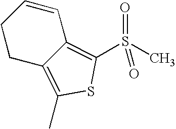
C12=C(S(C)(=O)=O)SC(C)=C1CCC=C2
